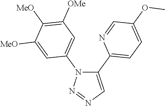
C1(C2=CC=C(OC)C=N2)=CN=NN1C1=CC([OMe])=C([MeO])C([MeO])=C1
